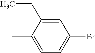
CC1=CC=C(Br)C=C1CC
